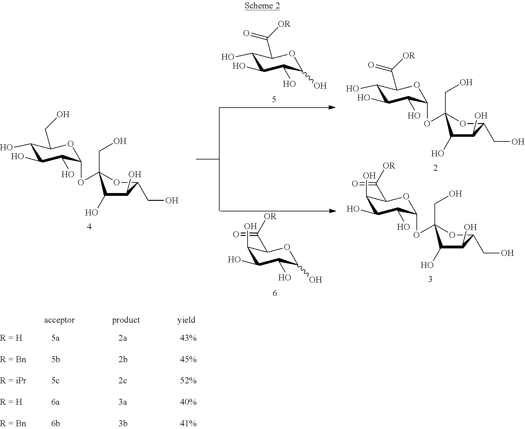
C1(O)C(O)C(O)C(O)OC1C([OR])=O.C1(O)C(O)C(O)C(OC2(CO)OC(CO)C(O)C2O)OC1CO.C(C1C(O)C(O)C(O)C(O)O1)([OR])=O.C1(O)C(O)C(O)C(OC2(CO)OC(CO)C(O)C2O)OC1C([OR])=O.C1(O)C(O)C(O)C(OC2(CO)OC(CO)C(O)C2O)OC1C([OR])=O
